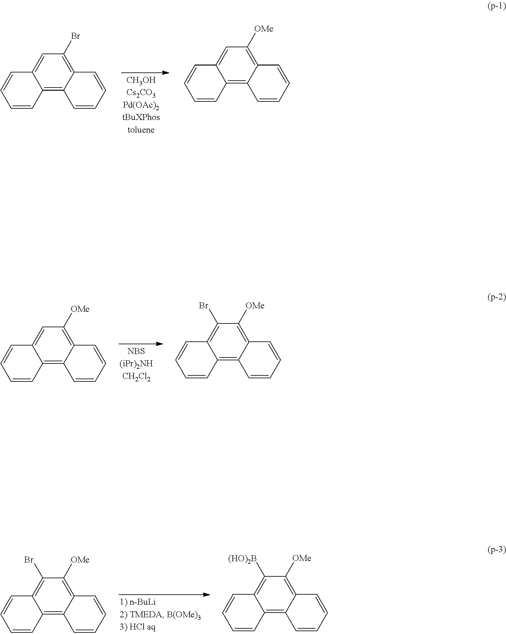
C1=C2C(=C3C(=C1[OMe])C=CC=C3)C=CC=C2.C1(Br)=C2C(=C3C(=C1[OMe])C=CC=C3)C=CC=C2.C1(Br)=C2C(=C3C(=C1[OMe])C=CC=C3)C=CC=C2.C1([(HO)2B])=C2C(=C3C(=C1[OMe])C=CC=C3)C=CC=C2.C1=C2C(=C3C(=C1Br)C=CC=C3)C=CC=C2.C1=C2C(=C3C(=C1[OMe])C=CC=C3)C=CC=C2
